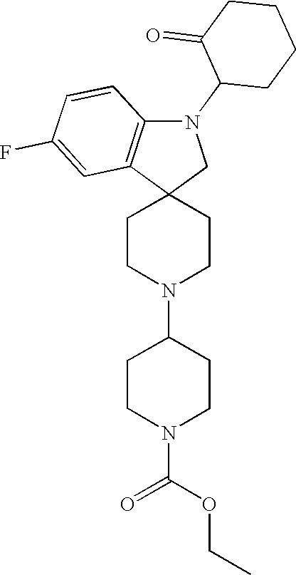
C1CN(C2CCN(C(OCC)=O)CC2)CCC12CN(C1CCCCC1=O)C1=C2C=C(F)C=C1
